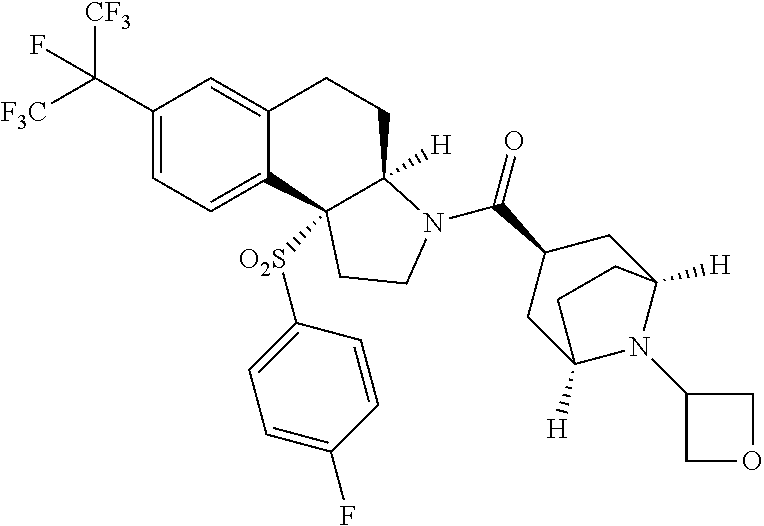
C1(C([F3C])([CF3])F)=CC=C2C(=C1)CCC1([H])N(C(C3CC4([H])N(C5COC5)C([H])(C3)CC4)=O)CCC21[O2S]C1=CC=C(F)C=C1
